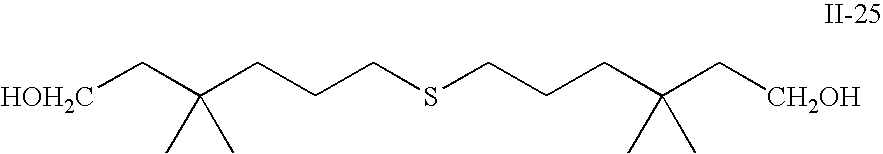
C(CSCCCC(C[HOH2C])(C)C)CC(C[CH2OH])(C)C
